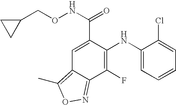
C1(NC2=C(F)C3=NOC(C)=C3C=C2C(NOCC2CC2)=O)=CC=CC=C1Cl
